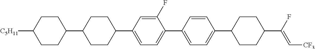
C1CC(C2CCC(C3=CC=C(C4=CC=C(C5CCC(C(F)=C[CF3])CC5)C=C4)C(F)=C3)CC2)CCC1[C5H11]
